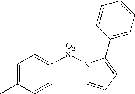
N1([O2S]C2=CC=C(C)C=C2)C=CC=C1C1=CC=CC=C1
